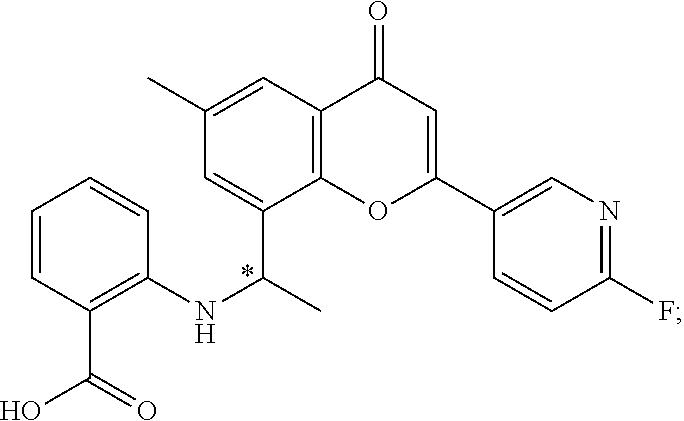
C1=CC=CC(NC(C2=CC(C)=CC3=C2OC(C2=CN=C(F)C=C2)=CC3=O)C)=C1C(=O)O
